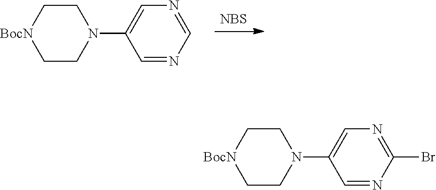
[NBS].[BocN]1CCN(C2=CN=CN=C2)CC1.[BocN]1CCN(C2=CN=C(Br)N=C2)CC1
